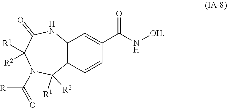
N1(C([R])=O)C([R1])([R2])C2=C(NC(=O)C1([R2])[R1])C=C(C(=O)N[OH])C=C2
